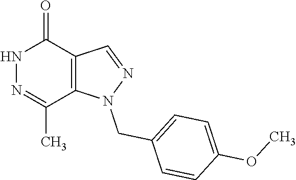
C(N1C2=C(C(=O)NN=C2C)C=N1)C1=CC=C(OC)C=C1
